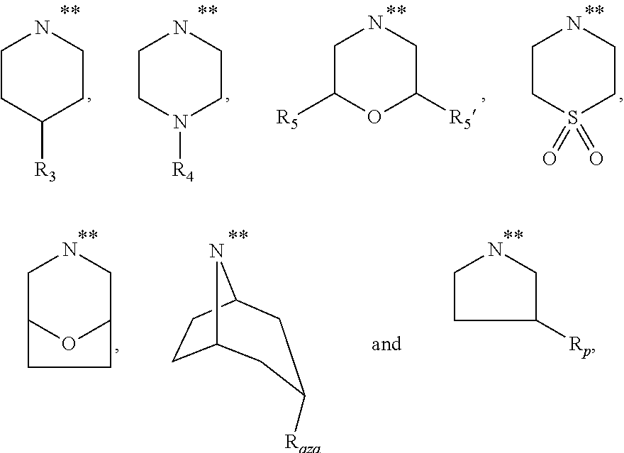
C1C([R5])OC([R5])CN1.C1CS(=O)(=O)CCN1.C1CC([R3])CCN1.C1CN([R4])CCN1.C1CC([Rp])CN1.C12CCC(N1)CC([Raza])C2.C1C2OC(CN1)CC2
